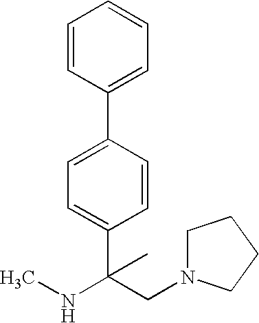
C1=C(C2=CC=CC=C2)C=CC(C(NC)(CN2CCCC2)C)=C1
